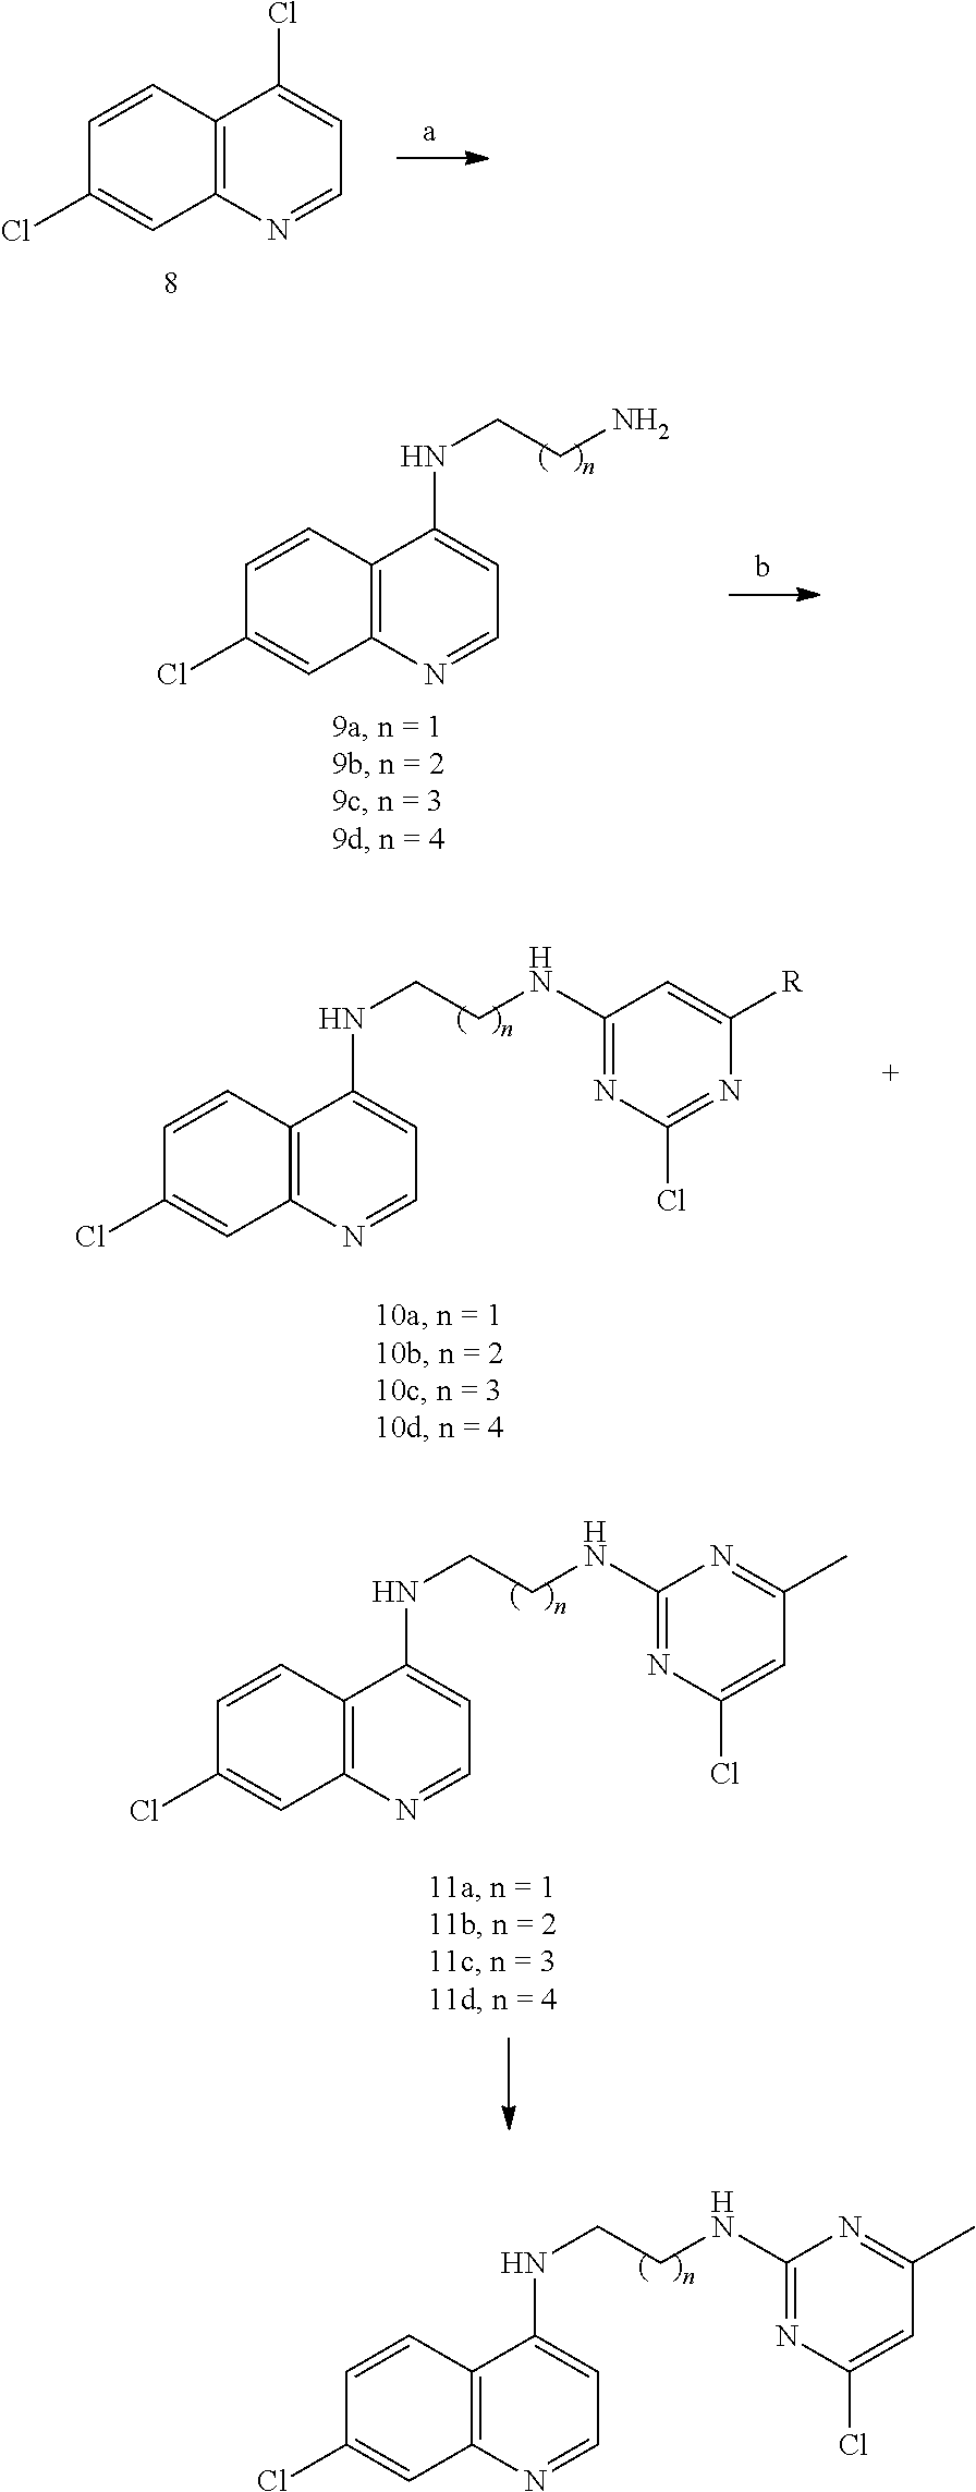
C12=C(N=CC=C1Cl)C=C(Cl)C=C2.C12=C(N=CC=C1NCCNC1=NC(Cl)=CC(C)=N1)C=C(Cl)C=C2.C12=C(N=CC=C1NCCN)C=C(Cl)C=C2.C12=C(N=CC=C1NCCNC1=NC(Cl)=NC([R])=C1)C=C(Cl)C=C2.C12=C(N=CC=C1NCCNC1=NC(Cl)=CC(C)=N1)C=C(Cl)C=C2
